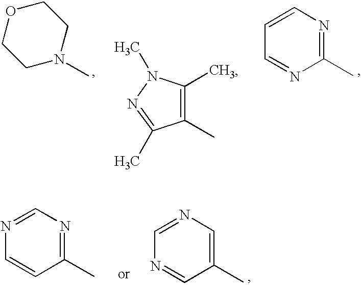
C1N(C)CCOC1.C1(C)=C(C)C(C)=NN1C.C1=NC(C)=NC=C1.C1=CC(C)=NC=N1.N1=CC(C)=CN=C1
